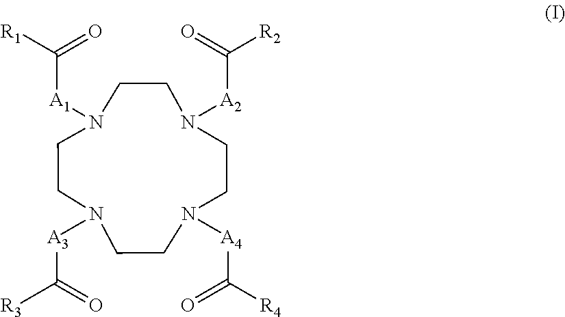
N1([A3]C([R3])=O)CCN([A1]C([R1])=O)CCN([A2]C([R2])=O)CCN([A4]C([R4])=O)CC1
